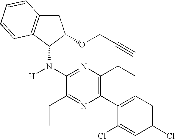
C1(N([H])C2C3=C(CC2OCC#C)C=CC=C3)=NC(CC)=C(C2=CC=C(Cl)C=C2Cl)N=C1CC
